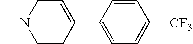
C1=C(C2=CCN(C)CC2)C=CC([CF3])=C1
